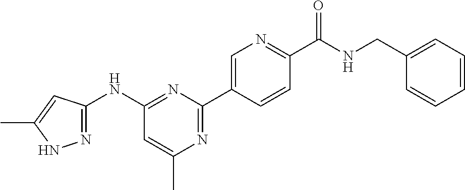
N1=C(C2=CN=C(C(=O)NCC3=CC=CC=C3)C=C2)N=C(NC2=NNC(C)=C2)C=C1C
